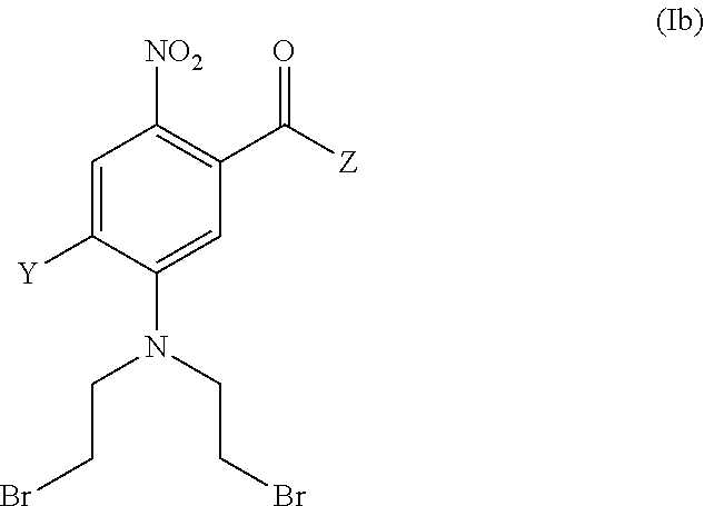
C1=C([Y])C(N(CCBr)CCBr)=CC(C(=O)[Z])=C1[NO2]
